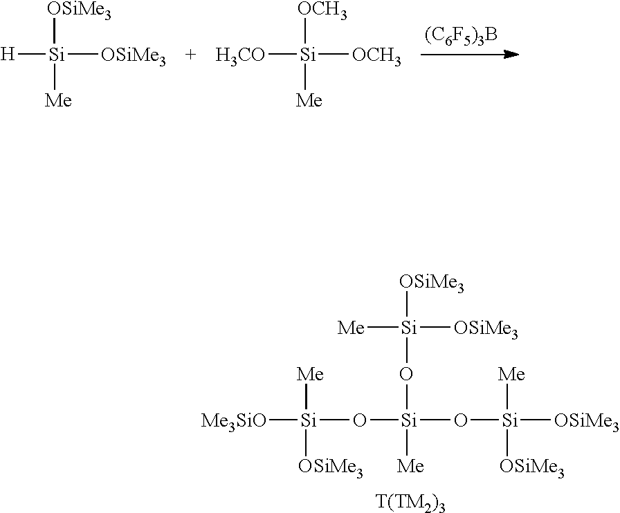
[H][Si]([OSiMe3])([OSiMe3])[Me].[H3CO][Si]([OCH3])([OCH3])[Me].[(C6F5)3B].[Me3SiO][Si]([OSiMe3])([Me])O[Si]([Me])(O[Si]([Me])([OSiMe3])[OSiMe3])O[Si]([OSiMe3])([OSiMe3])[Me].[T(TM2)3]
